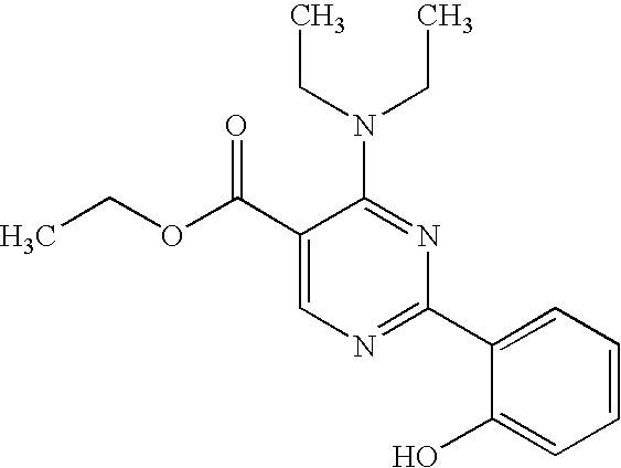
C1(C(OCC)=O)=CN=C(C2=CC=CC=C2O)N=C1N(CC)CC
